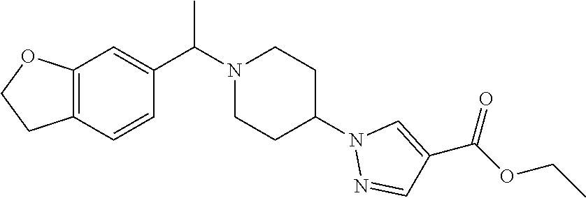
C12=C(C=CC(C(N3CCC(N4N=CC(C(OCC)=O)=C4)CC3)C)=C1)CCO2
